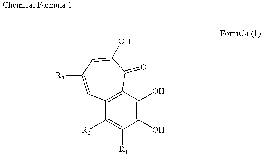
C1(O)=C(O)C2=C(C([R2])=C1[R1])C=C([R3])C=C(O)C2=O
